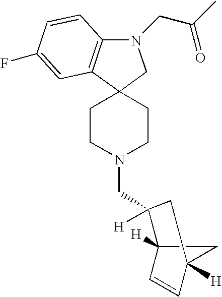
C1CN(CC2([H])C3([H])C=CC([H])(C3)C2)CCC12CN(CC(=O)C)C1=C2C=C(F)C=C1
